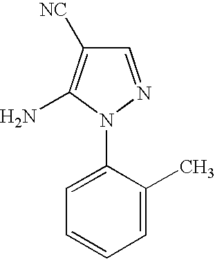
C1=NN(C2=CC=CC=C2C)C(N)=C1[NC]
